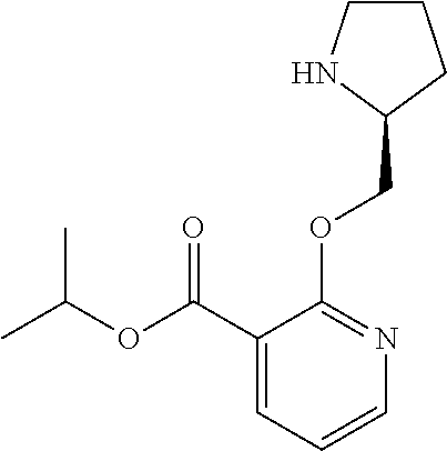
C1CNC(COC2=NC=CC=C2C(OC(C)C)=O)C1
